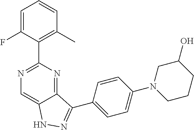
C1=C(F)C(C2=NC=C3C(=N2)C(C2=CC=C(N4CCCC(O)C4)C=C2)=NN3)=C(C)C=C1
